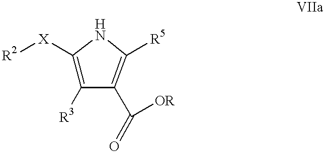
C1([X][R2])=C([R3])C(C([OR])=O)=C([R5])N1
